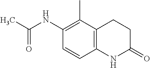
CC1=C(NC(=O)C)C=CC2=C1CCC(=O)N2
